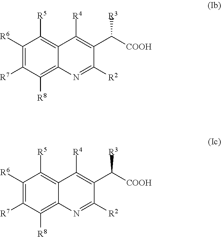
C1([R6])=C([R7])C([R8])=C2C(=C1[R5])C([R4])=C(C([COOH])[R3])C([R2])=N2.C1([R6])=C([R7])C([R8])=C2C(=C1[R5])C([R4])=C(C([COOH])[R3])C([R2])=N2
